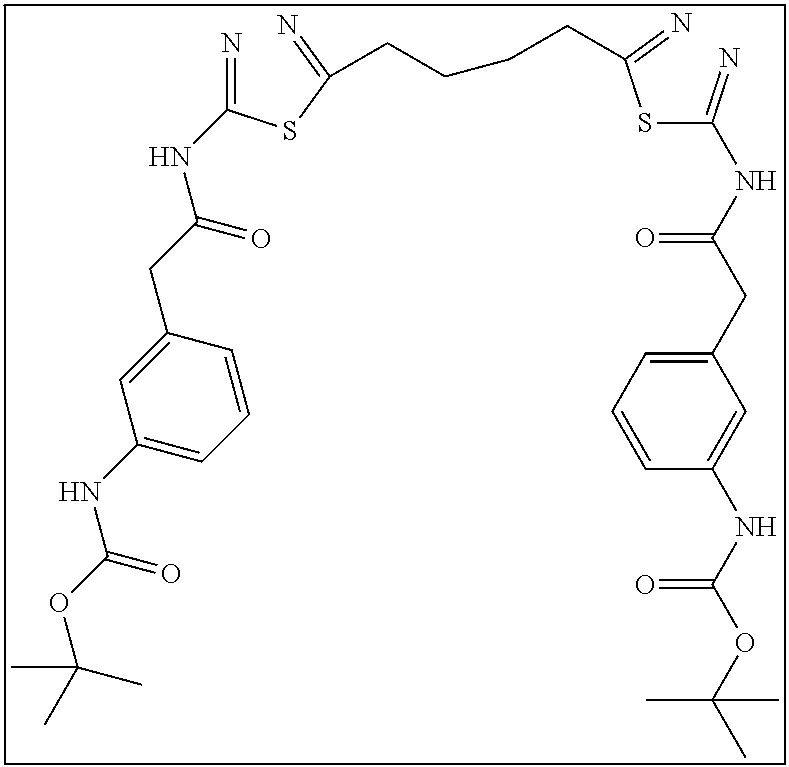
N=C(SC(=N)CCCCC(SC(=N)NC(CC1=CC=CC(NC(OC(C)(C)C)=O)=C1)=O)=N)NC(CC1=CC(NC(OC(C)(C)C)=O)=CC=C1)=O
